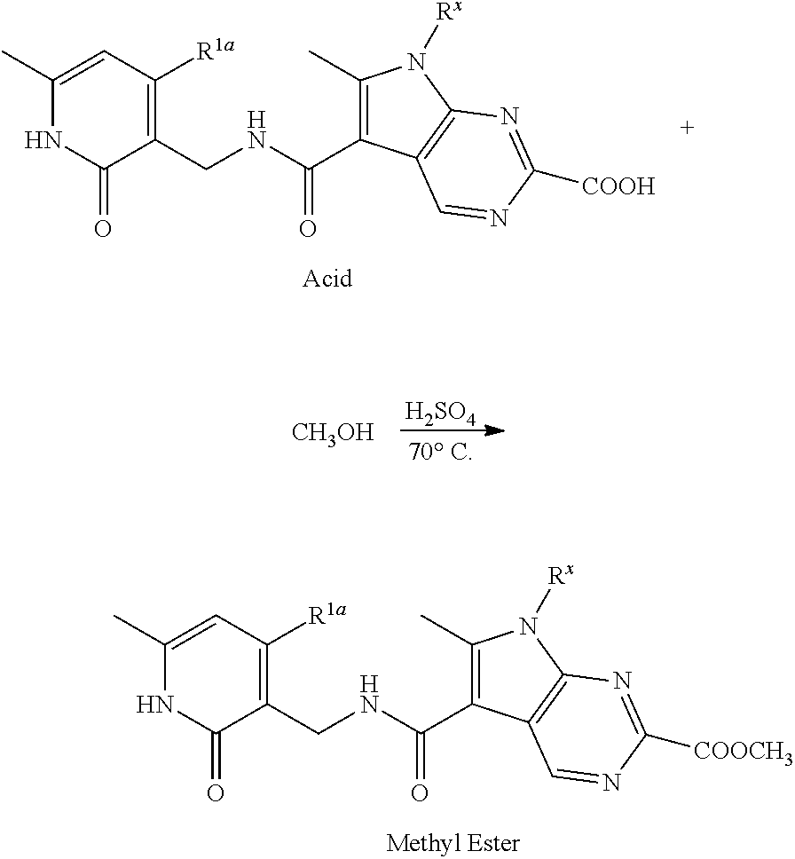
C1(CNC(=O)C2=C(C)N([Rx])C3=C2C=NC([COOH])=N3)=C([R1a])C=C(C)NC1=O.[H2SO4].[CH3OH].C1(CNC(=O)C2=C(C)N([Rx])C3=C2C=NC([COOCH3])=N3)=C([R1a])C=C(C)NC1=O
